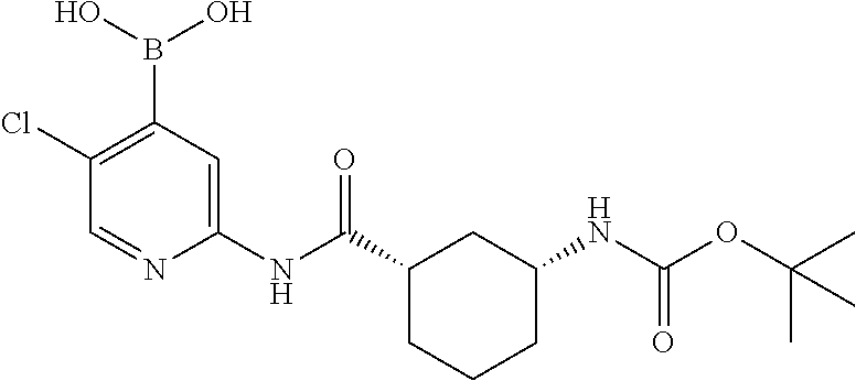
C1(Cl)=C(B(O)O)C=C(NC(C2CCCC(NC(OC(C)(C)C)=O)C2)=O)N=C1
